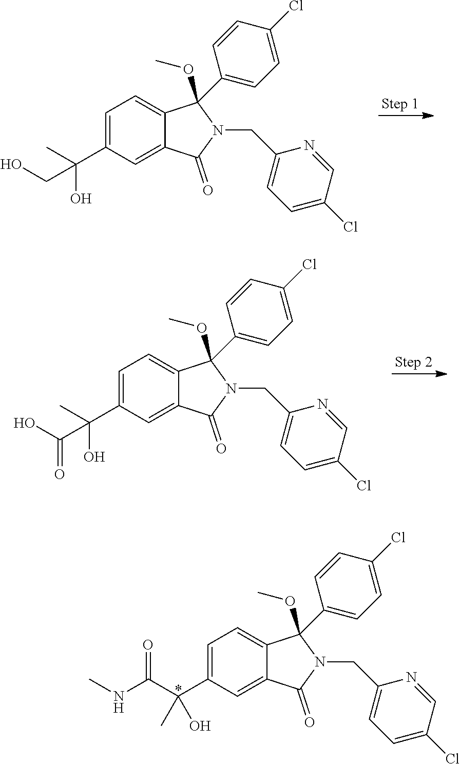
C1=C(C(O)(C)CO)C=C2C(=C1)C(OC)(C1=CC=C(Cl)C=C1)N(CC1=CC=C(Cl)C=N1)C2=O.C1=C(C(O)(C)C(O)=O)C=C2C(=C1)C(OC)(C1=CC=C(Cl)C=C1)N(CC1=CC=C(Cl)C=N1)C2=O.C1=C(C(O)(C(NC)=O)C)C=C2C(=C1)C(OC)(C1=CC=C(Cl)C=C1)N(CC1=CC=C(Cl)C=N1)C2=O
